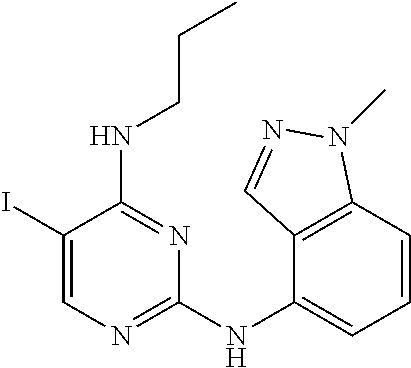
C1(I)=CN=C(NC2=CC=CC3=C2C=NN3C)N=C1NCCC
